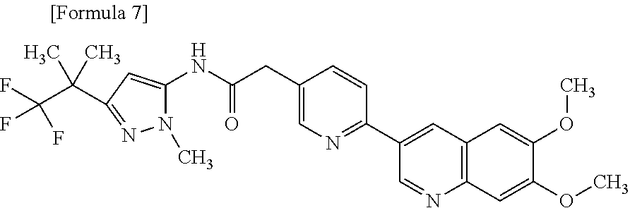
C1(NC(CC2=CN=C(C3=CC4=C(N=C3)C=C(OC)C(OC)=C4)C=C2)=O)=CC(C(C(F)(F)F)(C)C)=NN1C
